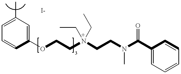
C1=C(C)C=C(OCCN(CCN(C(C2=CC=CC=C2)=O)C)(CC)CC)C=C1
